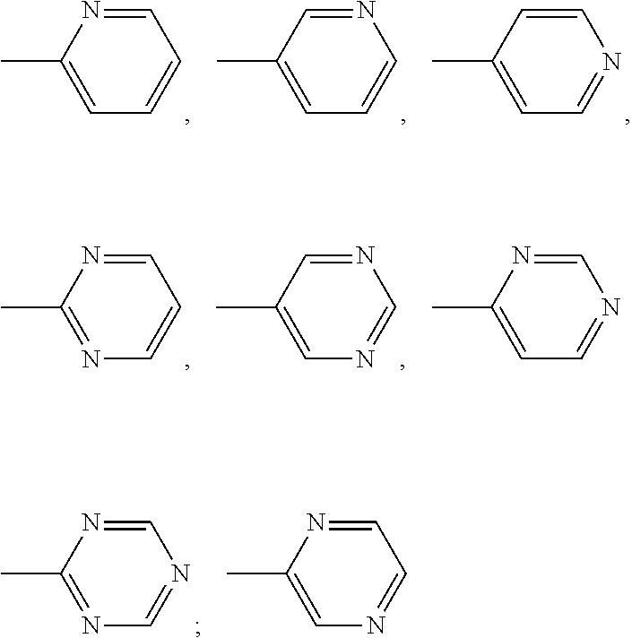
C1=NC(C)=CC=C1.N1=CC(C)=CC=C1.C1=CC(C)=CC=N1.C1=NC(C)=NC=C1.N1=CC(C)=CN=C1.C1=NC(C)=CC=N1.C1=NC(C)=NC=N1.C1=NC(C)=CN=C1
